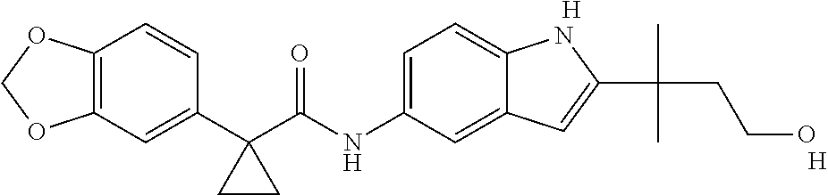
C1(C2(C(NC3=CC=C4C(=C3)C=C(C(C)(CCO)C)N4)=O)CC2)=CC2=C(C=C1)OCO2.[H].[H]
